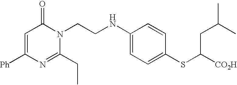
C1=C([Ph])N=C(CC)N(CCNC2=CC=C(SC([CO2H])CC(C)C)C=C2)C1=O
